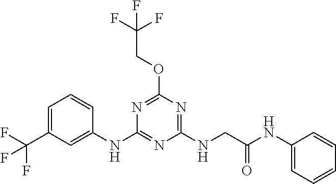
C1=CC(NC2=NC(NCC(NC3=CC=CC=C3)=O)=NC(OCC(F)(F)F)=N2)=CC(C(F)(F)F)=C1
